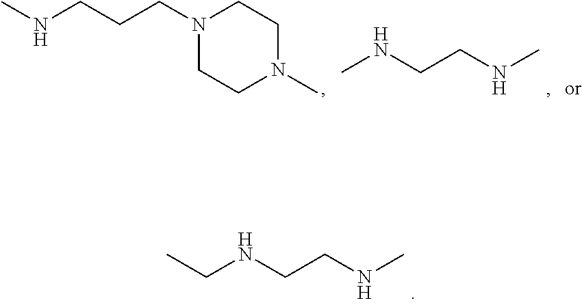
N1(CCCNC)CCN(C)CC1.CNCCNC.CNCCNCC
